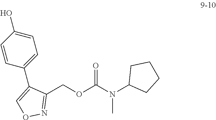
C1(COC(N(C2CCCC2)C)=O)=NOC=C1C1=CC=C(O)C=C1
